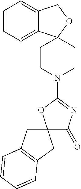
C1=CC=C2C(=C1)COC21CCN(C2=NC(=O)C3(O2)CC2=C(C3)C=CC=C2)CC1
